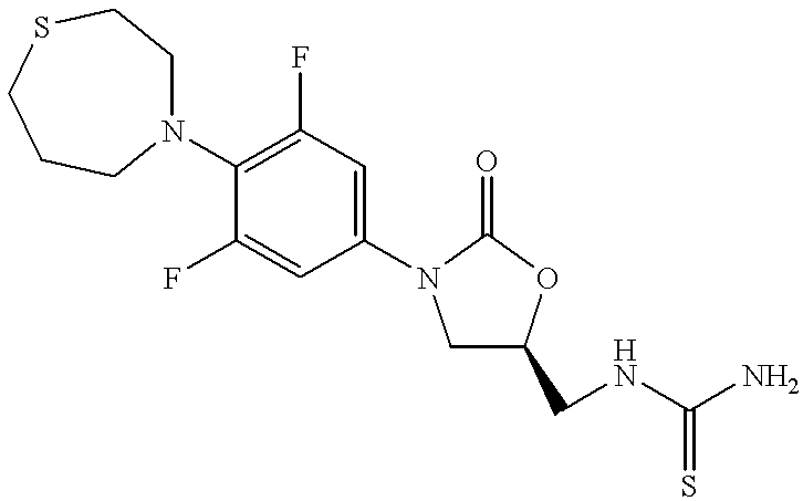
C1(N2CC(CNC(N)=S)OC2=O)=CC(F)=C(N2CCSCCC2)C(F)=C1
